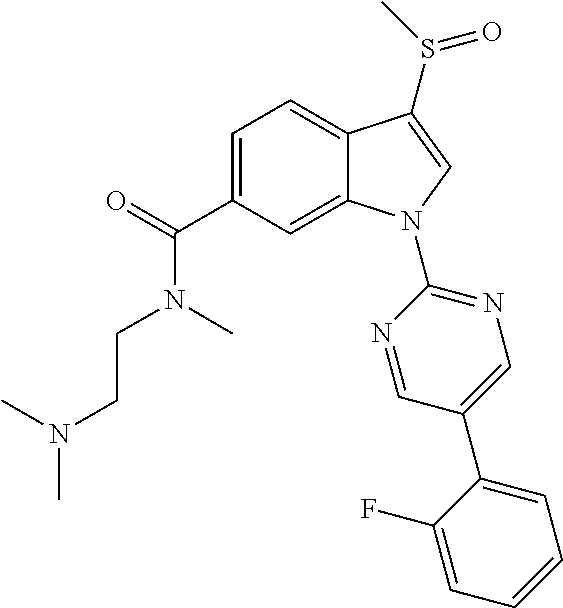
C1=C(C(=O)N(CCN(C)C)C)C=C2C(=C1)C(S(=O)C)=CN2C1=NC=C(C2=CC=CC=C2F)C=N1
